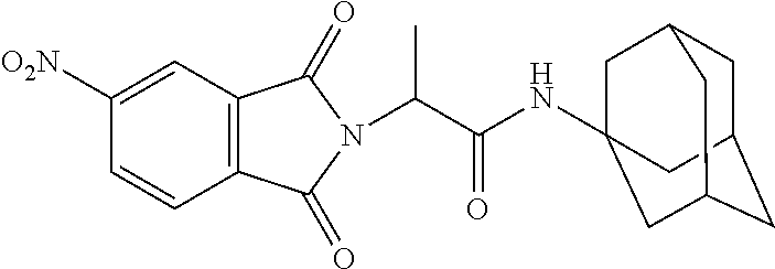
C12=C(C=C([O2N])C=C1)C(=O)N(C(C(NC13CC4CC(CC(C1)C4)C3)=O)C)C2=O
